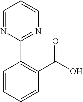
C1=NC(C2=C(C(O)=O)C=CC=C2)=NC=C1
